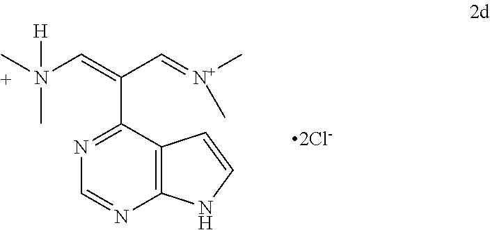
N(C)(C=C(C1=NC=NC2=C1C=CN2)C=[N+](C)C)(C)[H].[2Cl-]
